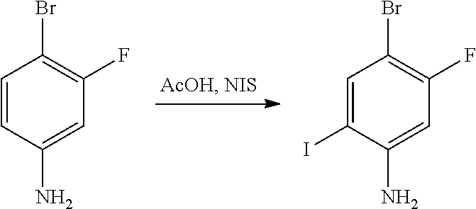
C1=CC(N)=CC(F)=C1Br.C1=C(I)C(N)=CC(F)=C1Br
